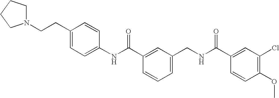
C1(NC(C2=CC(CNC(C3=CC(Cl)=C(OC)C=C3)=O)=CC=C2)=O)=CC=C(CCN2CCCC2)C=C1
